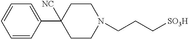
N1(CCC[SO3H])CCC(C2=CC=CC=C2)([NC])CC1
